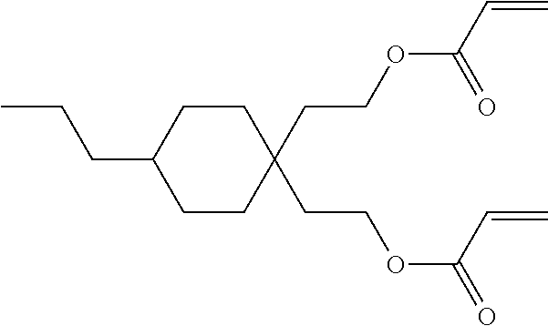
C1(CCC)CCC(CCOC(C=C)=O)(CCOC(C=C)=O)CC1
